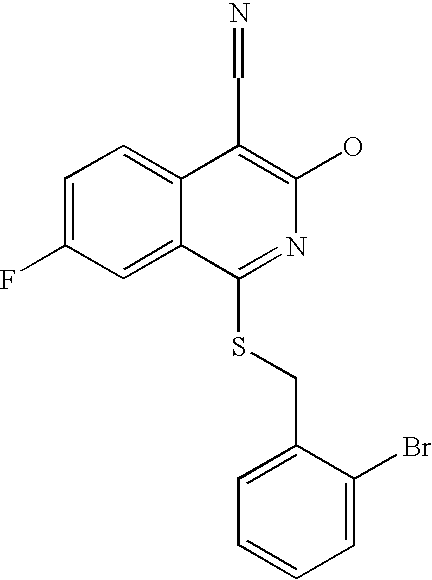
C1=C(F)C=C2C(=C1)C(C=N)=C(O)N=C2SCC1=CC=CC=C1Br
